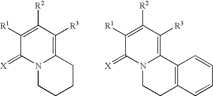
C1([R1])=C([R2])C([R3])=C2N(C1=[X])CCCC2.C1([R1])=C([R2])C([R3])=C2N(C1=[X])CCC1=C2C=CC=C1
